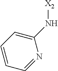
C1=CC=NC(N[X2])=C1
